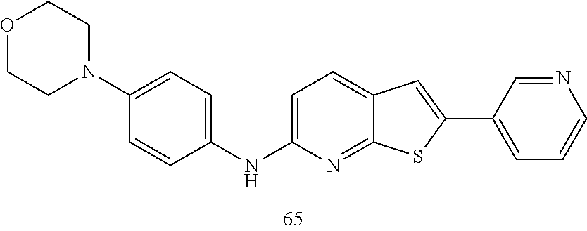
C1=C(NC2=CC=C(N3CCOCC3)C=C2)N=C2C(=C1)C=C(C1=CC=CN=C1)S2
